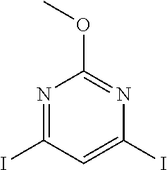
N1=C(I)C=C(I)N=C1OC
